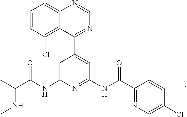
C1=C(NC(C(C)NC)=O)N=C(NC(=O)C2=NC=C(Cl)C=C2)C=C1C1=NC=NC2=CC=CC(Cl)=C12
